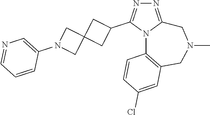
N1=C2N(C(C3CC4(C3)CN(C3=CN=CC=C3)C4)=N1)C1=C(CN(C)C2)C=C(Cl)C=C1
